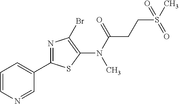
C1(C2=NC(Br)=C(N(C(=O)CCS(C)(=O)=O)C)S2)=CC=CN=C1
